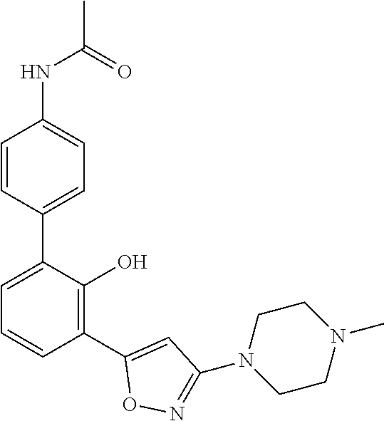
C1(NC(C)=O)=CC=C(C2=CC=CC(C3=CC(N4CCN(C)CC4)=NO3)=C2O)C=C1
